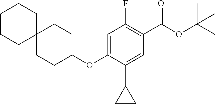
C1(F)=C(C(OC(C)(C)C)=O)C=C(C2CC2)C(OC2CCC3(CC2)CCCCC3)=C1
